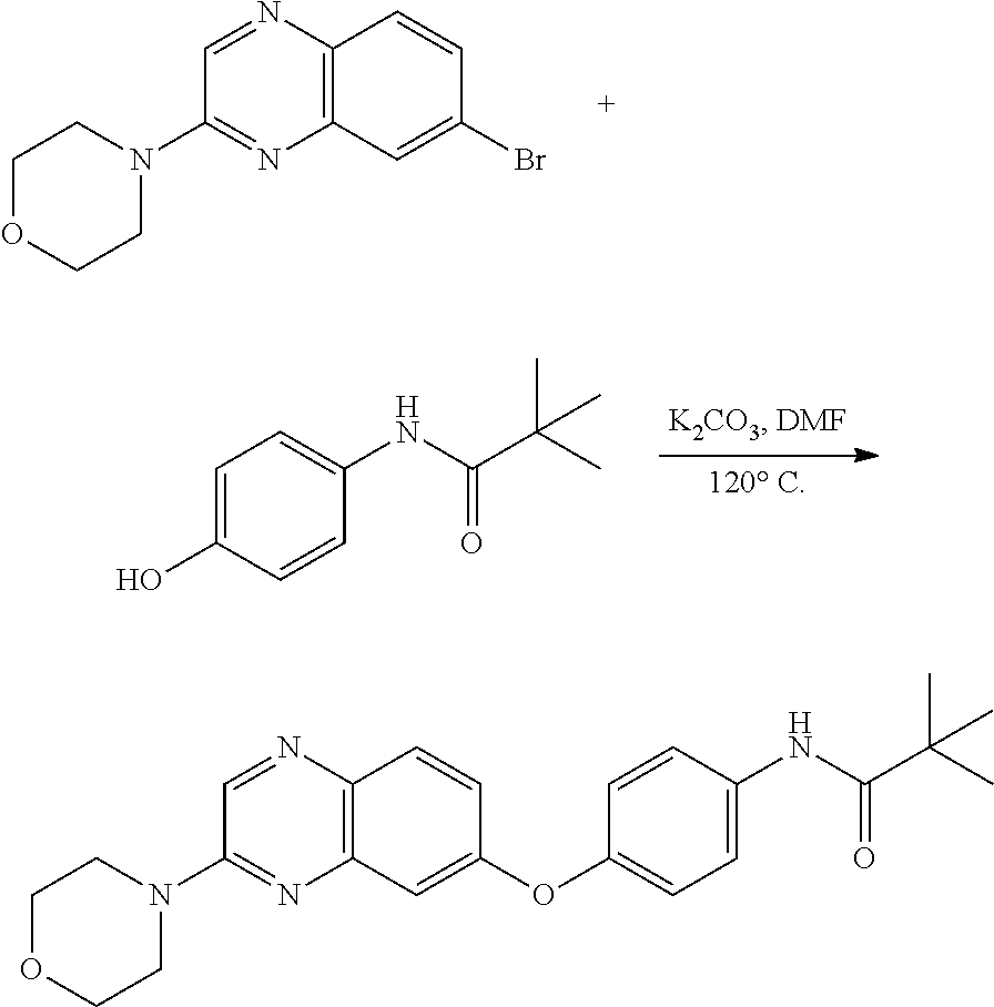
BrC1=CC2=C(C=C1)N=CC(N1CCOCC1)=N2.C(NC1=CC=C(O)C=C1)(C(C)(C)C)=O.C1=C(NC(C(C)(C)C)=O)C=CC(OC2=CC3=C(C=C2)N=CC(N2CCOCC2)=N3)=C1
